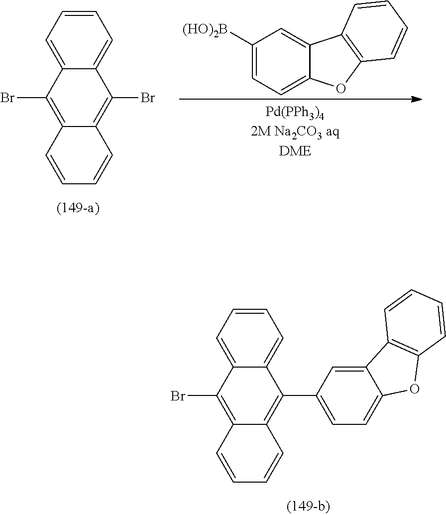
C1=CC=C2C(=C1)C(Br)=C1C(=C2Br)C=CC=C1.C1([(HO)2B])=CC=C2C(=C1)C1=C(O2)C=CC=C1.C1=CC=C2C(=C1)C(C1=CC=C3C(=C1)C1=C(O3)C=CC=C1)=C1C(=C2Br)C=CC=C1
